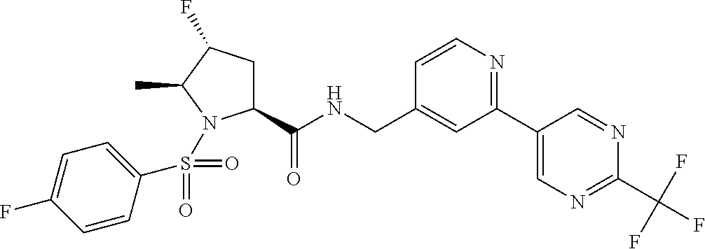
C1(C(NCC2=CC(C3=CN=C(C(F)(F)F)N=C3)=NC=C2)=O)CC(F)C(C)N1S(C1=CC=C(F)C=C1)(=O)=O
